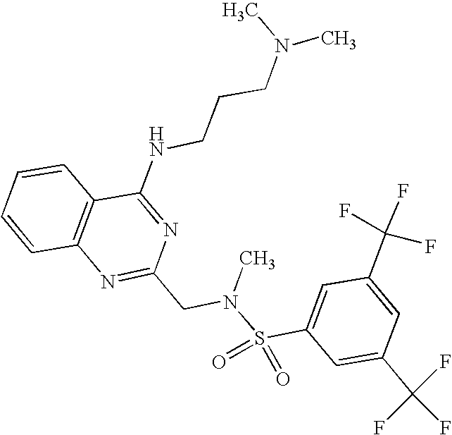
C1=CC2=C(C=C1)C(NCCCN(C)C)=NC(CN(S(C1=CC(C(F)(F)F)=CC(C(F)(F)F)=C1)(=O)=O)C)=N2
